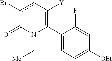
C1(C2=C([Y])cc(Br)C(=O)N2C[Me])=CC=C([OEt])C=C1F
